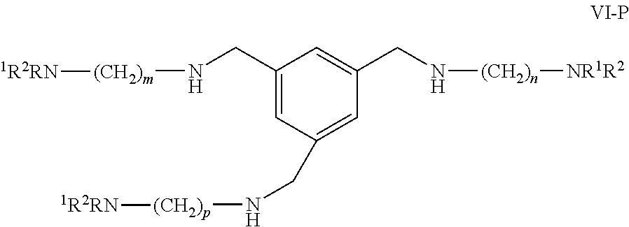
N(CC1=CC(CN[(CH2)p][1R2RN])=CC(CN[(CH2)n][NR1R2])=C1)[(CH2)m][1R2RN]
